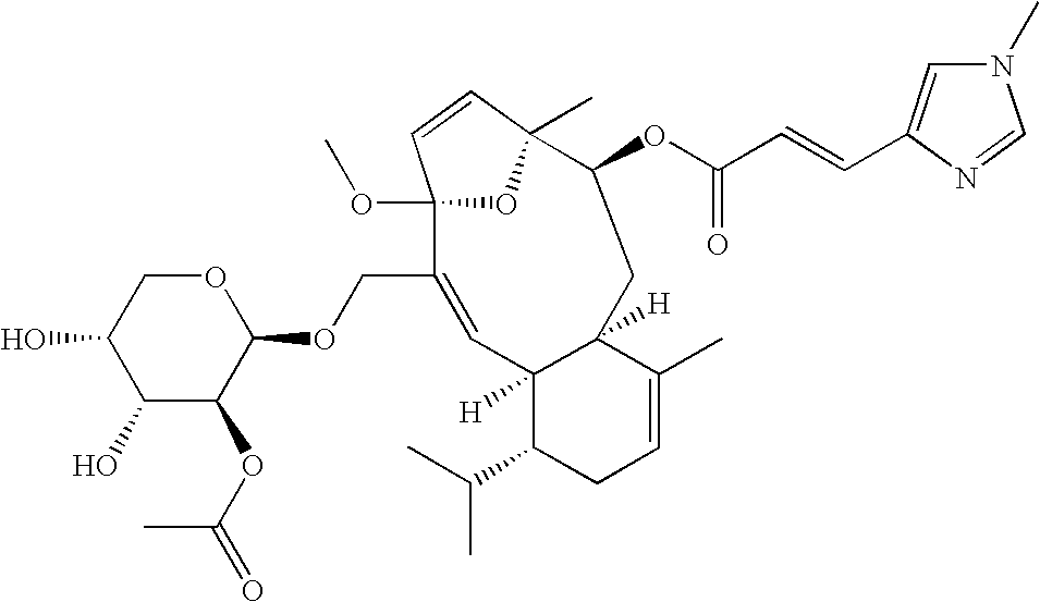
C1(O)C(OC(C)=O)C(OCC2=CC3([H])C(C(C)C)CC=C(C)C3([H])CC(OC(=O)C=CC3=CN(C)C=N3)C3(C)OC2(OC)C=C3)OCC1O
